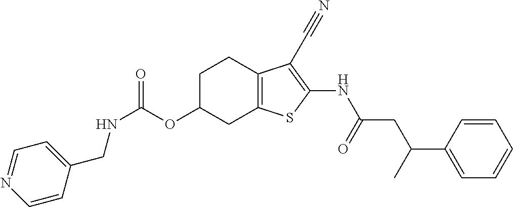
N(C(OC1CC2=C(CC1)C(C#N)=C(NC(CC(C1=CC=CC=C1)C)=O)S2)=O)CC1=CC=NC=C1
